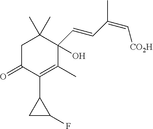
C1C(=O)C(C2CC2F)=C(C)C(C=CC(=C[CO2H])C)(O)C1(C)C
